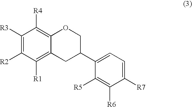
C1([R3])=C([R2])C([R1])=C2C(=C1[R4])OCC(C1=CC=C([R7])C([R6])=C1[R5])C2
